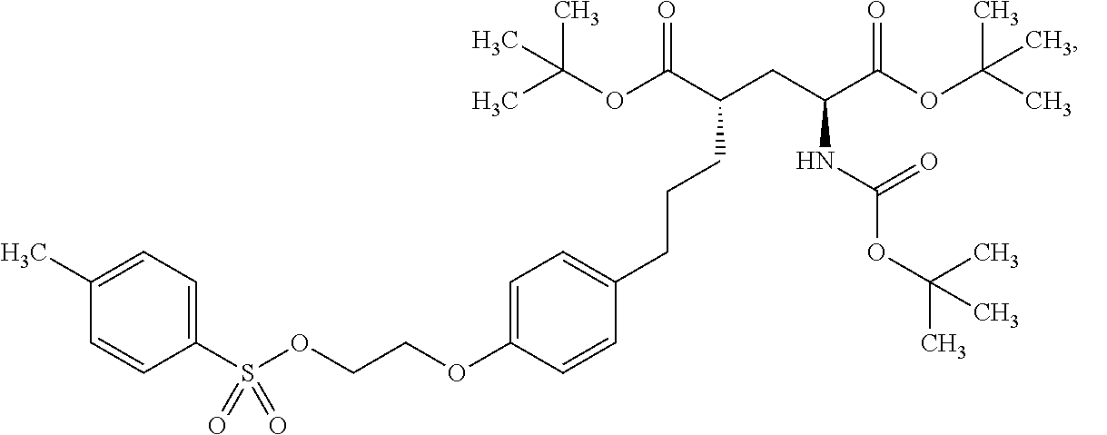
C(OC(C(CC(C(OC(C)(C)C)=O)NC(OC(C)(C)C)=O)CCCC1=CC=C(OCCOS(C2=CC=C(C)C=C2)(=O)=O)C=C1)=O)(C)(C)C
